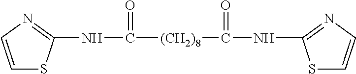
N(C([(CH2)8]C(NC1=NC=CS1)=O)=O)C1=NC=CS1
